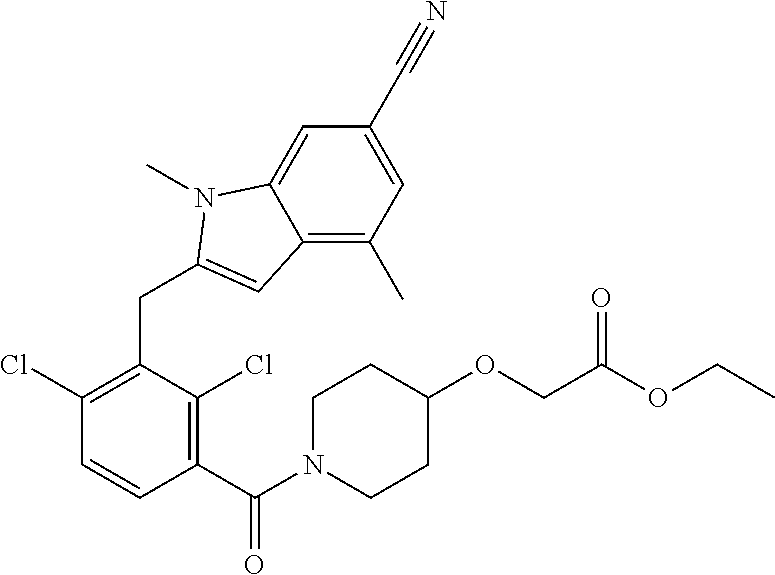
C1(Cl)=C(CC2=CC3=C(C)C=C(C#N)C=C3N2C)C(Cl)=C(C(N2CCC(OCC(OCC)=O)CC2)=O)C=C1
